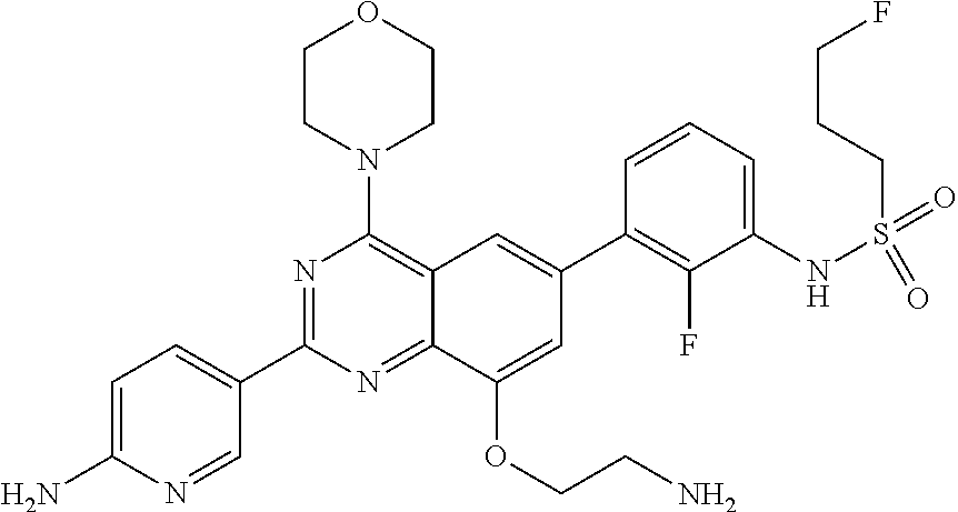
C1=C(N)N=CC(C2=NC(N3CCOCC3)=C3C(=N2)C(OCCN)=CC(C2=C(F)C(NS(=O)(=O)CCCF)=CC=C2)=C3)=C1
